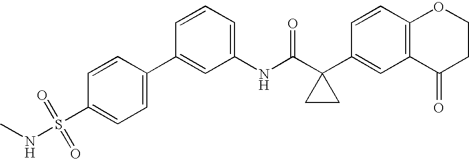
C1=CC(C2=CC=C(S(=O)(=O)NC)C=C2)=CC(NC(C2(C3=CC4=C(C=C3)OCCC4=O)CC2)=O)=C1
